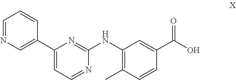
C1=NC=C(C2=CC=NC(NC3=C(C)C=CC(C(O)=O)=C3)=N2)C=C1
